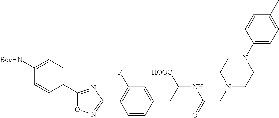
C1(F)=C(C2=NOC(C3=CC=C([BocHN])C=C3)=N2)C=CC(CC(NC(CN2CCN(C3=CC=C(C)C=C3)CC2)=O)[HOOC])=C1
